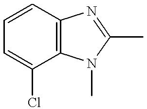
C12=C(N(C)C(C)=N1)C(Cl)=CC=C2
